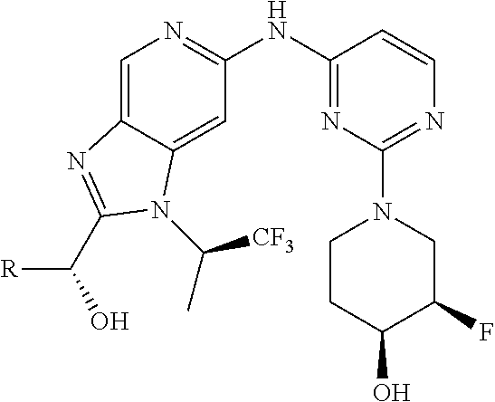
C1=C2C(=CC(NC3=NC(N4CC(F)C(O)CC4)=NC=C3)=N1)N(C(C)[CF3])C(C(O)[R])=N2
